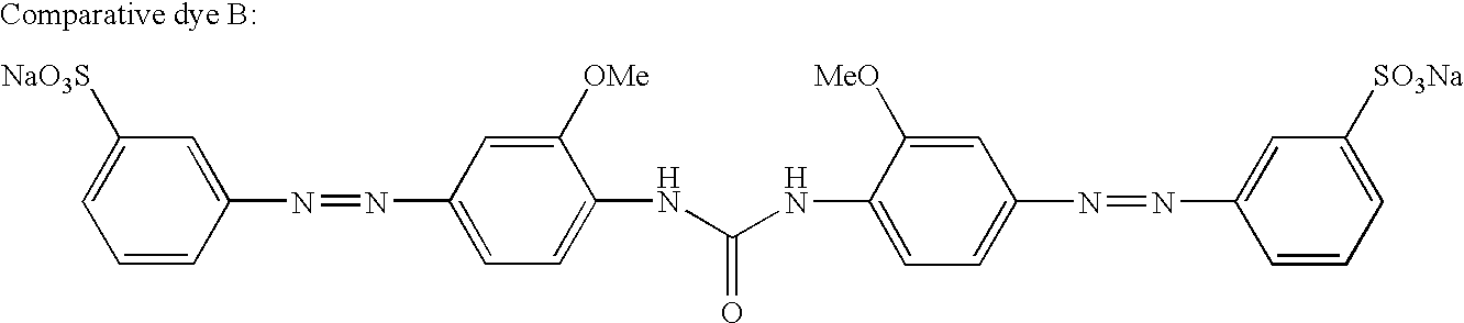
C1=CC(N=NC2=CC=C(NC(NC3=CC=C(N=NC4=CC([SO3Na])=CC=C4)C=C3[MeO])=O)C([OMe])=C2)=CC([NaO3S])=C1
